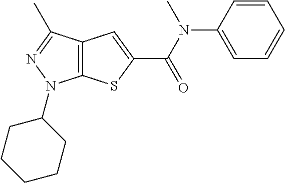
C12=C(C(C)=NN1C1CCCCC1)C=C(C(N(C)C1=CC=CC=C1)=O)S2
